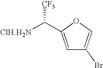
[ClH.H2N]C(C1=CC(Br)=CO1)[CF3]
